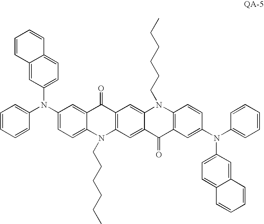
C1=CC=CC(N(C2=CC=C3C(=C2)C(=O)C2=C(N3CCCCCC)C=C3C(=C2)N(CCCCCC)C2=C(C3=O)C=C(N(C3=CC=CC=C3)C3=CC=C4C(=C3)C=CC=C4)C=C2)C2=CC=C3C(=C2)C=CC=C3)=C1
